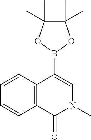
C12=C(C(=O)N(C)C=C1B1OC(C)(C)C(C)(C)O1)C=CC=C2
